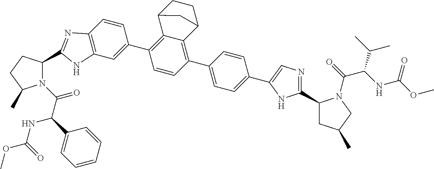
C1CC2C3=C(C4=CC5=C(C=C4)N=C(C4CCC(C)N4C(=O)C(NC(OC)=O)C4=CC=CC=C4)N5)C=CC(C4=CC=C(C5=CN=C(C6CC(C)CN6C(C(NC(=O)OC)C(C)C)=O)N5)C=C4)=C3C1C2
